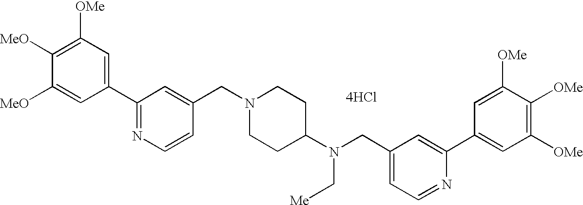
C1(C2=NC=CC(CN3CCC(N(CC4=CC=NC(C5=CC([OMe])=C([OMe])C([OMe])=C5)=C4)C[Me])CC3)=C2)=CC([OMe])=C([MeO])C([MeO])=C1.[4HCl]
